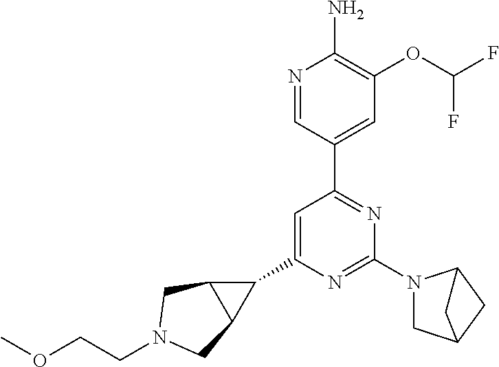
N1=CC(C2=NC(N3CC4CC3C4)=NC(C3C4C3CN(CCOC)C4)=C2)=CC(OC(F)F)=C1N
